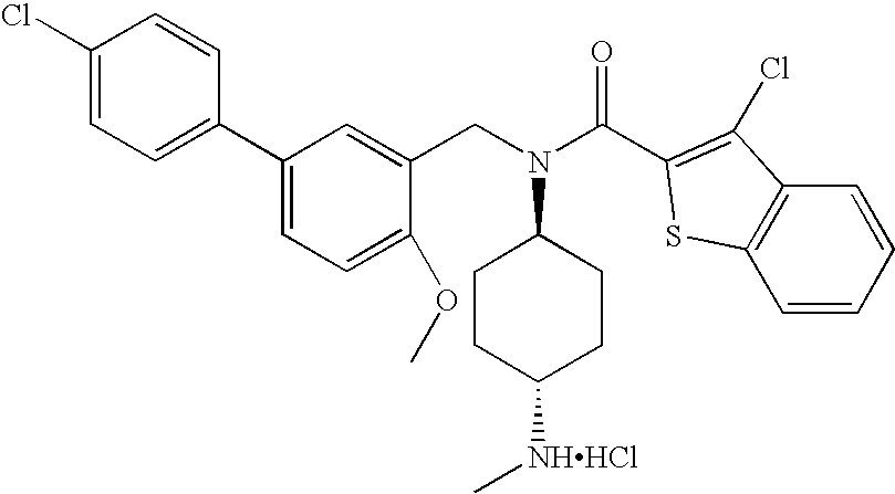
C1(Cl)=CC=C(C2=CC=C(OC)C(CN(C3CCC([NHHCl]C)CC3)C(C3=C(Cl)C4=C(S3)C=CC=C4)=O)=C2)C=C1
